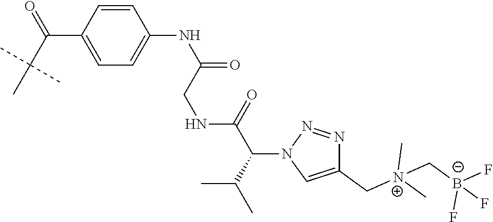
C1(C(C(C)(C)C)=O)=CC=C(NC(CNC(C(N2N=NC(C[N+](C)(C)C[B-](F)(F)F)=C2)C(C)C)=O)=O)C=C1
